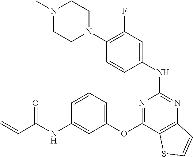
N1(C)CCN(C2=C(F)C=C(NC3=NC4=C(C(OC5=CC=CC(NC(C=C)=O)=C5)=N3)SC=C4)C=C2)CC1
